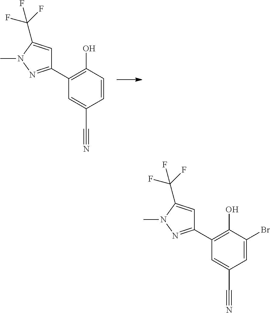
C1(C2=NN(C)C(C(F)(F)F)=C2)=C(O)C(Br)=CC(C#N)=C1.C1(C2=NN(C)C(C(F)(F)F)=C2)=C(O)C=CC(C#N)=C1
